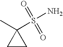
C1CC1(C)S(=O)(=O)N
